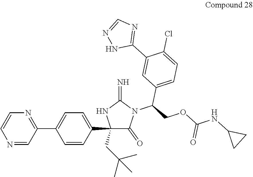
C1(=O)N(C(COC(NC2CC2)=O)C2=CC=C(Cl)C(C3=NC=NN3)=C2)C(=N)NC1(C1=CC=C(C2=NC=CN=C2)C=C1)CC(C)(C)C
